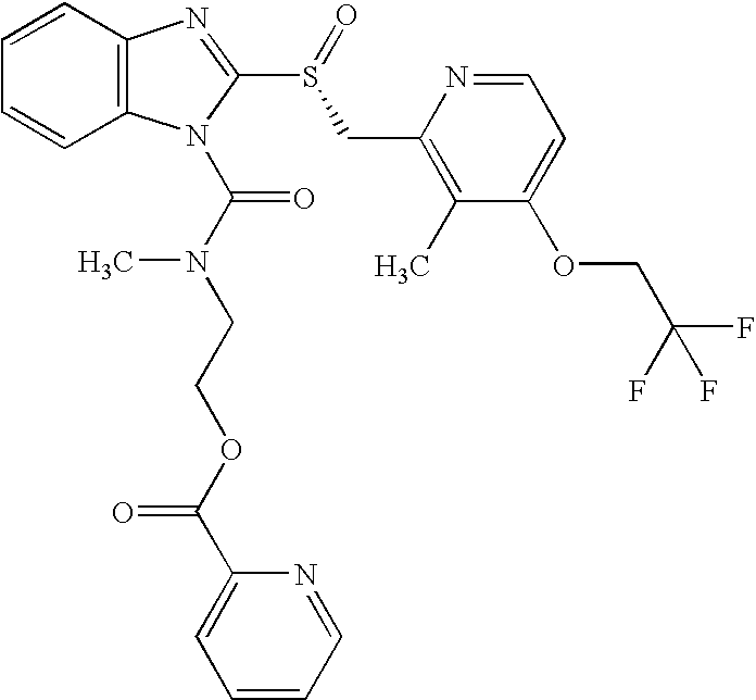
C12=C(C=CC=C1)N=C(S(=O)CC1=C(C)C(OCC(F)(F)F)=CC=N1)N2C(N(CCOC(C1=CC=CC=N1)=O)C)=O
